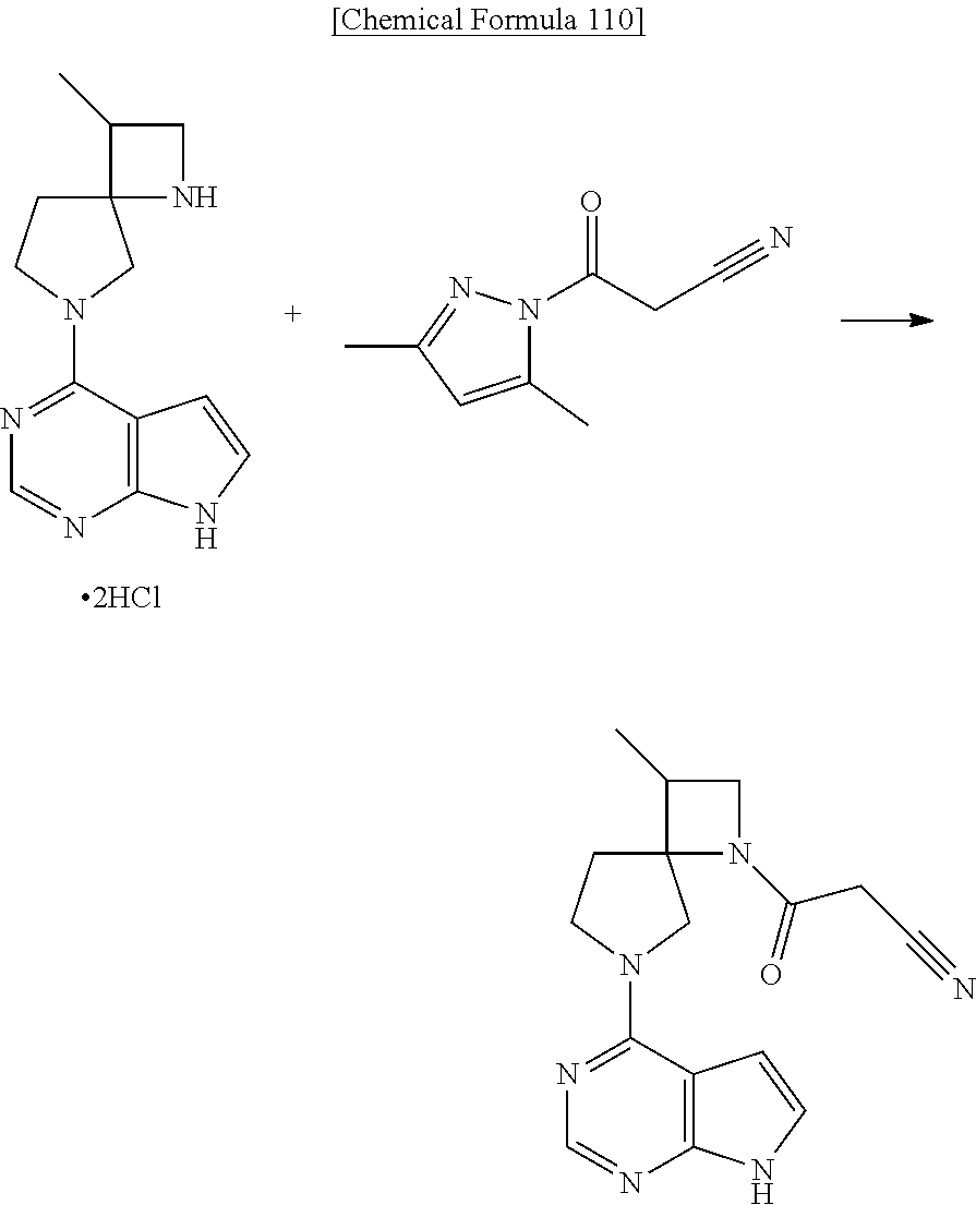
C1(C)C2(NC1)CCN(C1=NC=NC3=C1C=CN3)C2.CC1=NN(C(CC#N)=O)C(C)=C1.C1(C)C2(N(C(CC#N)=O)C1)CCN(C1=NC=NC3=C1C=CN3)C2
